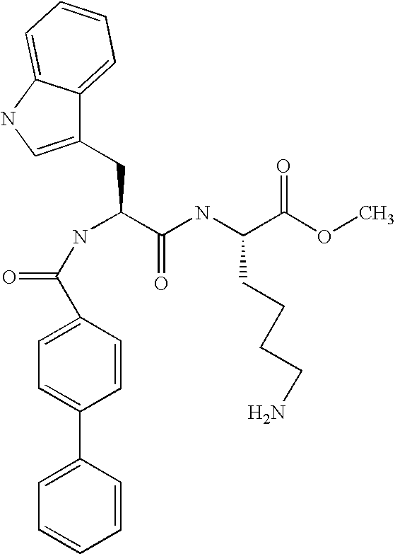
C1(CC(NC(C2=CC=C(C3=CC=CC=C3)C=C2)=O)C(NC(CCCCN)C(OC)=O)=O)=CNC2=CC=CC=C12
